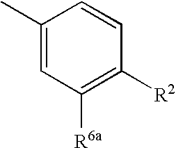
C1(C)=CC([R6a])=C([R2])C=C1
